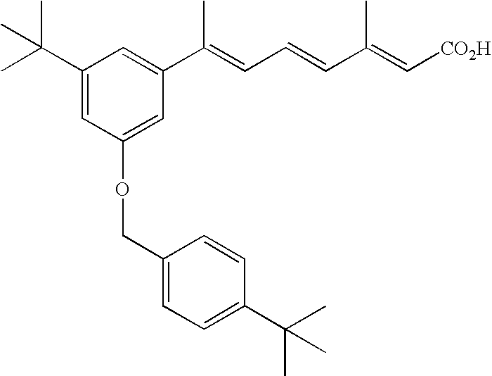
C1(C(C)(C)C)=CC(OCC2=CC=C(C(C)(C)C)C=C2)=CC(C(C)=CC=CC(=C[CO2H])C)=C1
